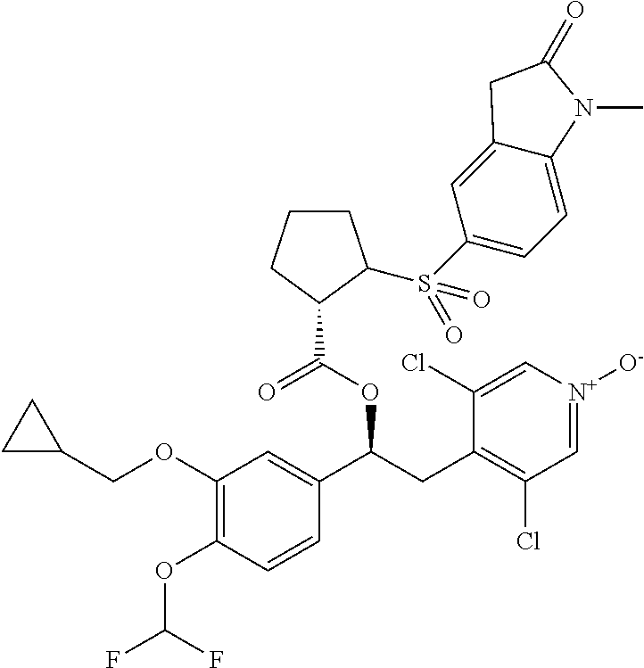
C1(OC(F)F)=C(OCC2CC2)C=C(C(CC2=C(Cl)C=[N+]([O-])C=C2Cl)OC(=O)C2C(S(C3=CC=C4C(=C3)CC(=O)N4C)(=O)=O)CCC2)C=C1
